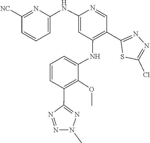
CN1N=NC(C2=C(OC)C(NC3=C(C4=NN=C(Cl)S4)C=NC(NC4=CC=CC([NC])=N4)=C3)=CC=C2)=N1
